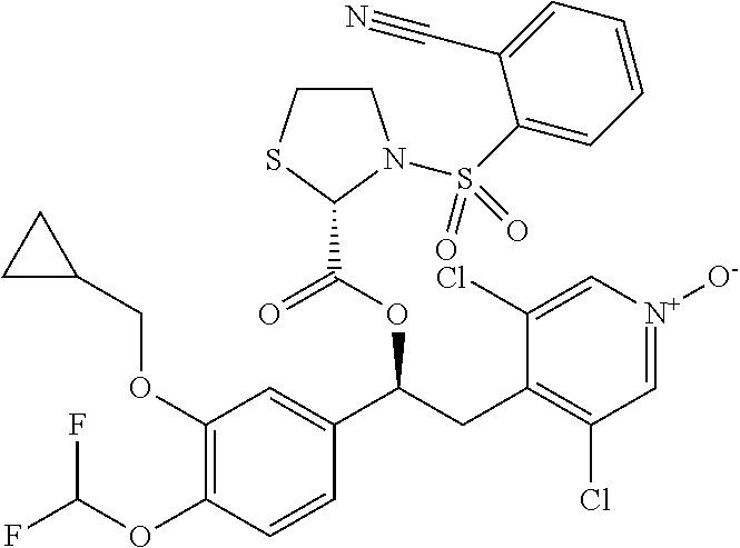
C1(OCC2CC2)=C(OC(F)F)C=CC(C(CC2=C(Cl)C=[N+]([O-])C=C2Cl)OC(=O)C2N(S(C3=CC=CC=C3C#N)(=O)=O)CCS2)=C1
